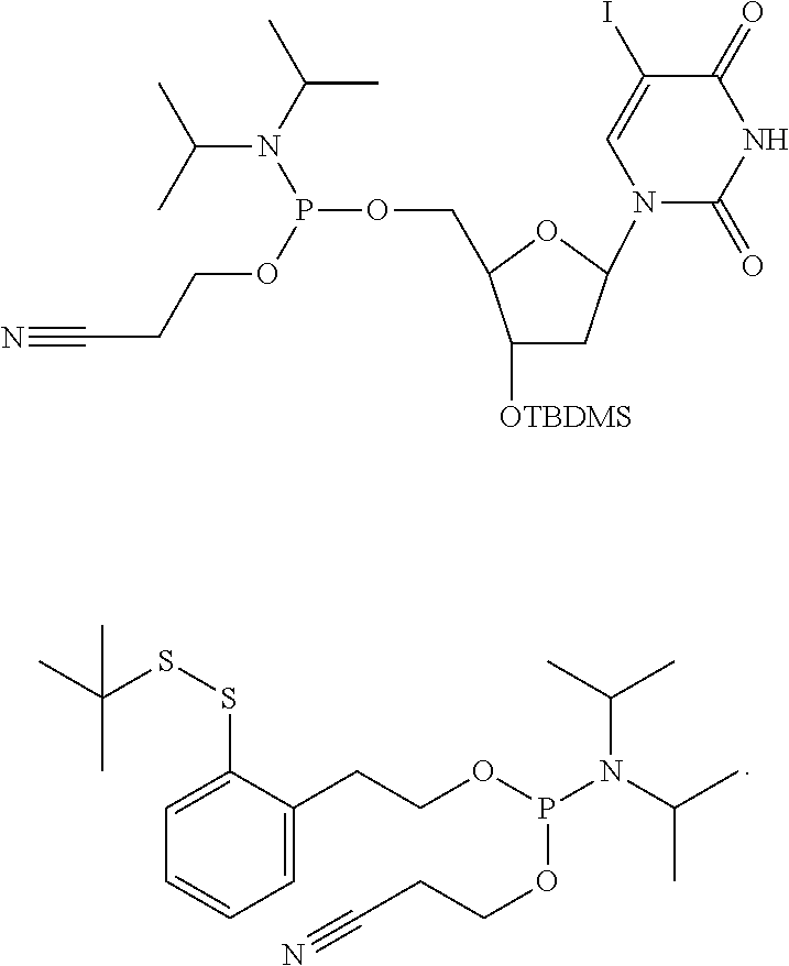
C1=C(SSC(C)(C)C)C(CCOP(N(C(C)C)C(C)C)OCCC#N)=CC=C1.P(OCC1C([OTBDMS])CC(N2C(=O)NC(=O)C(I)=C2)O1)(OCCC#N)N(C(C)C)C(C)C
